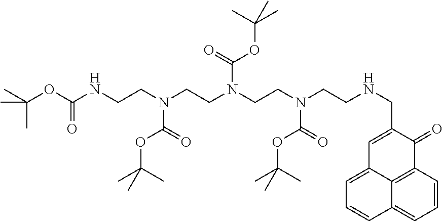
CC(OC(=O)NCCN(C(=O)OC(C)(C)C)CCN(CCN(CCNCC1=CC2=CC=CC3=CC=CC(=C23)C1=O)C(=O)OC(C)(C)C)C(=O)OC(C)(C)C)(C)C
